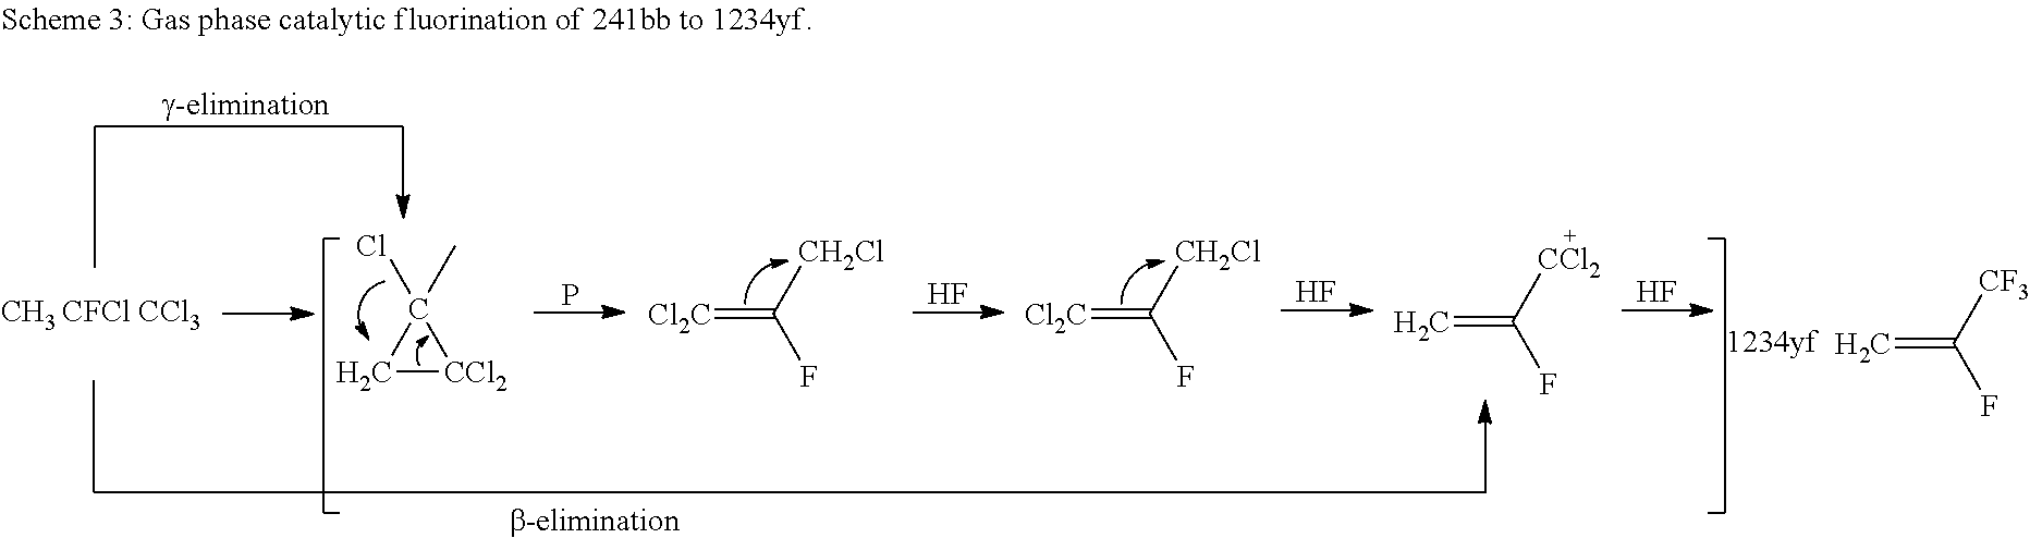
C1[CCl2]C1(C)Cl.P.[CH3 CFCl CCl3].[Cl2C]=C([CH2Cl])F.F.[Cl2C]=C([CH2Cl])F.F.C=C([CCl2])F.F.C=C([CF3])F
